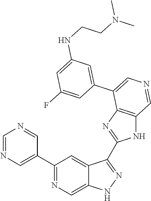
C1(C2=CN=CN=C2)=NC=C2C(=C1)C(C1=NC3=C(N1)C=NC=C3C1=CC(NCCN(C)C)=CC(F)=C1)=NN2
